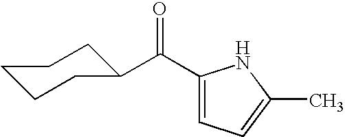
C1(C(=O)C2CCCCC2)=CC=C(C)N1
